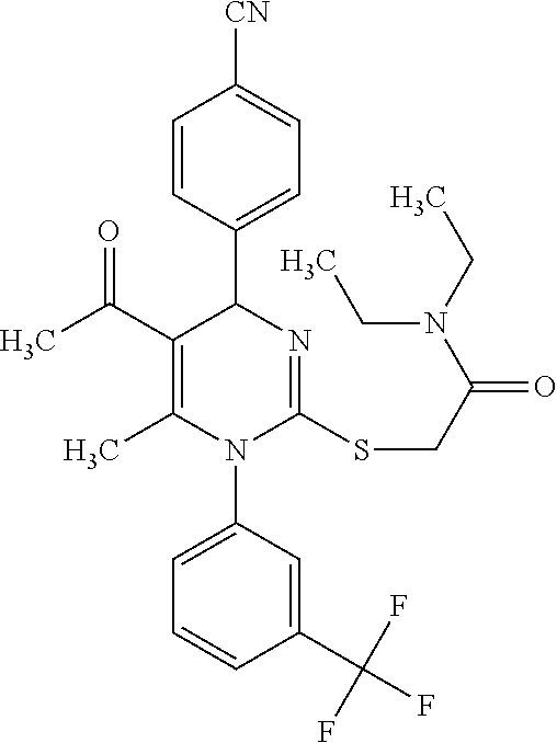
C1=CC(C2C(C(C)=O)=C(C)N(C3=CC=CC(C(F)(F)F)=C3)C(SCC(N(CC)CC)=O)=N2)=CC=C1[CN]
